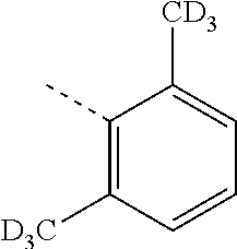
C1(C)=C([D3C])C=CC=C1[CD3]
